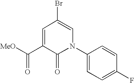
[MeO]C(C1=CC(Br)=CN(C2=CC=C(F)C=C2)C1=O)=O
